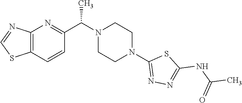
C(N1CCN(C2=NN=C(NC(C)=O)S2)CC1)(C)C1=NC2=C(C=C1)SC=N2
